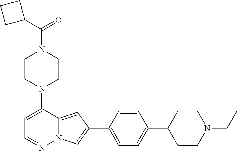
N1(C2=CC=NN3C2=CC(C2=CC=C(C4CCN(CC)CC4)C=C2)=C3)CCN(C(C2CCC2)=O)CC1
